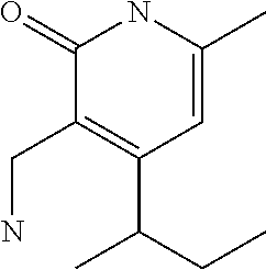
C1=C(C)NC(=O)C(CN)=C1C(CC)C
